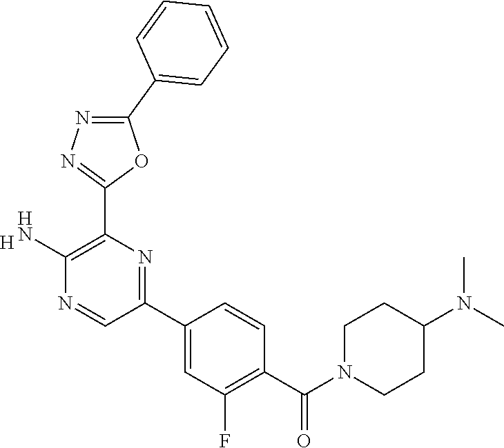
[H].C1(N)=C(C2=NN=C(C3=CC=CC=C3)O2)N=C(C2=CC(F)=C(C(N3CCC(N(C)C)CC3)=O)C=C2)C=N1
